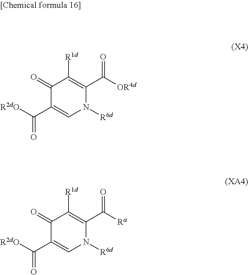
C1([R1d])=C(C([OR4d])=O)N([R6d])C=C(C([R2dO])=O)C1=O.C1([R1d])=C(C([Ra])=O)N([R6d])C=C(C([R2dO])=O)C1=O
